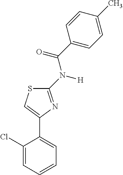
C1(Cl)=CC=CC=C1C1=CSC(N([H])C(C2=CC=C(C)C=C2)=O)=N1
